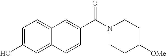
C1=C(O)C=C2C(=C1)C=C(C(=O)N1CCC([OMe])CC1)C=C2
